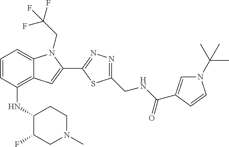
C1=CC(NC2C(F)CN(C)CC2)=C2C(=C1)N(CC(F)(F)F)C(C1=NN=C(CNC(=O)C3=CN(C(C)(C)C)C=C3)S1)=C2
